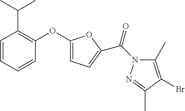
C1=CC=CC(OC2=CC=C(C(N3C(C)=C(Br)C(C)=N3)=O)O2)=C1C(C)C
